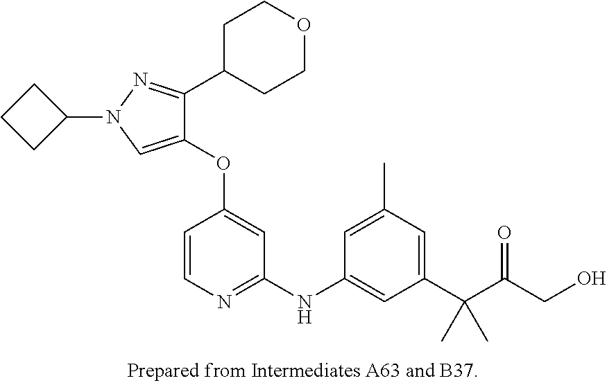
C1(OC2=CC(NC3=CC(C(C(CO)=O)(C)C)=CC(C)=C3)=NC=C2)=CN(C2CCC2)N=C1C1CCOCC1
